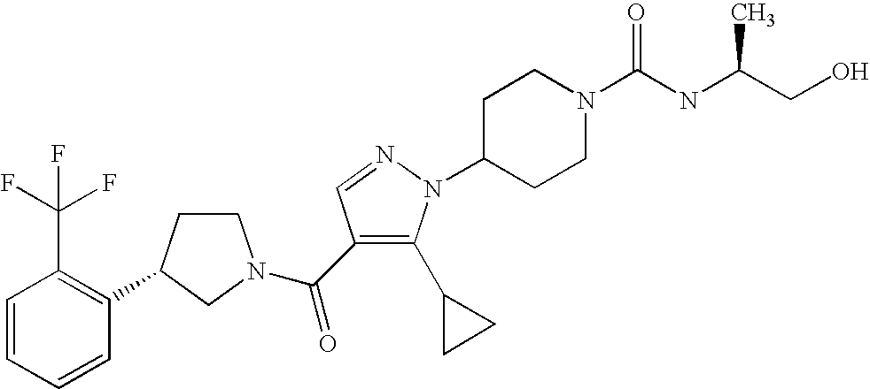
C1=CC=CC(C2CCN(C(=O)C3=C(C4CC4)N(C4CCN(C(NC(CO)C)=O)CC4)N=C3)C2)=C1C(F)(F)F
